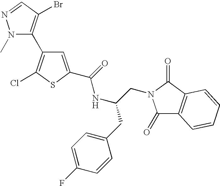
N1(C)N=CC(Br)=C1C1=C(Cl)SC(C(=O)NC(CC2=CC=C(F)C=C2)CN2C(=O)C3=C(C2=O)C=CC=C3)=C1
